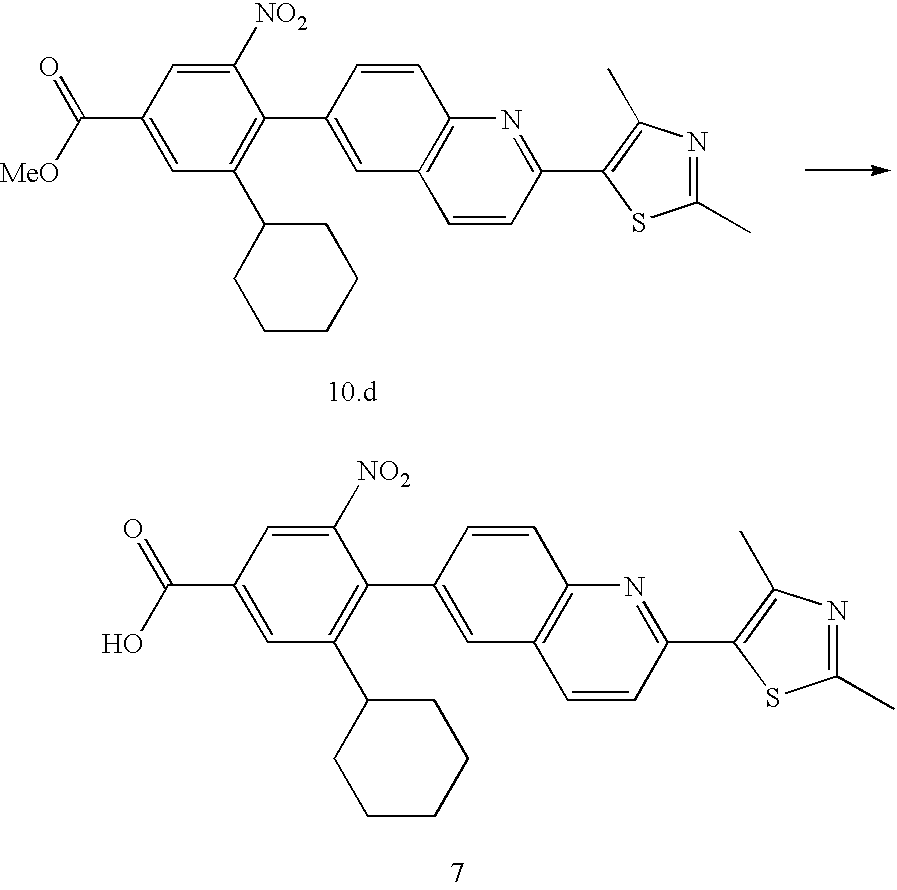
[NO2]C1=CC(C(=O)[MeO])=CC(C2CCCCC2)=C1C1=CC2=C(C=C1)N=C(C1=C(C)N=C(C)S1)C=C2.[NO2]C1=CC(C(=O)O)=CC(C2CCCCC2)=C1C1=CC2=C(C=C1)N=C(C1=C(C)N=C(C)S1)C=C2
